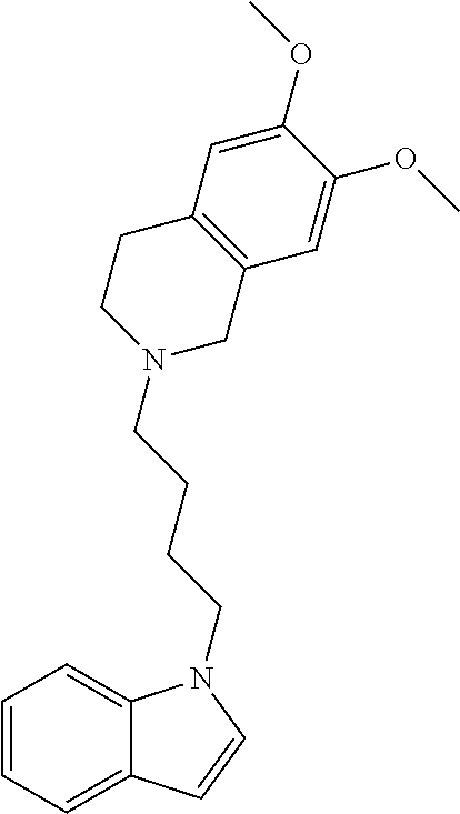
C1=CC=C2C(=C1)N(CCCCN1CC3=C(CC1)C=C(OC)C(OC)=C3)C=C2
